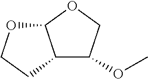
C12OCCC1C(OC)CO2
